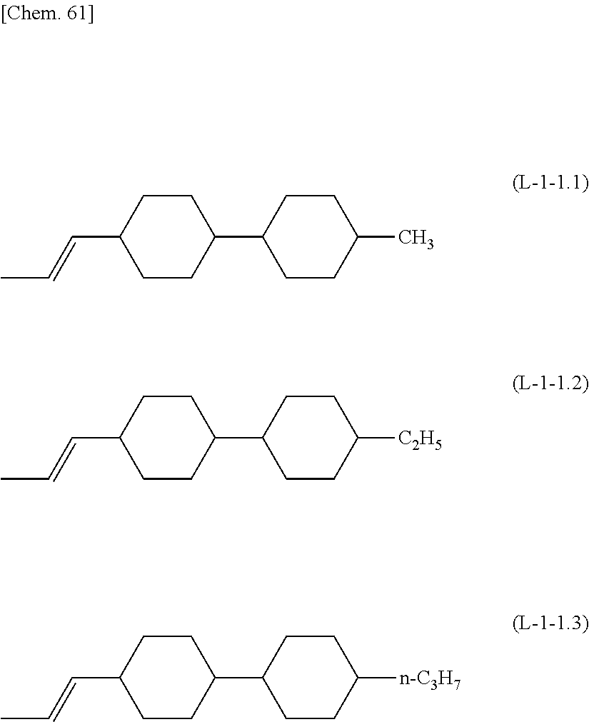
C1CC(C2CCC(C=CC)CC2)CCC1C.C1CC(C2CCC(C=CC)CC2)CCC1[C2H5].C1CC(C2CCC(C=CC)CC2)CCC1[n-C3H7]
